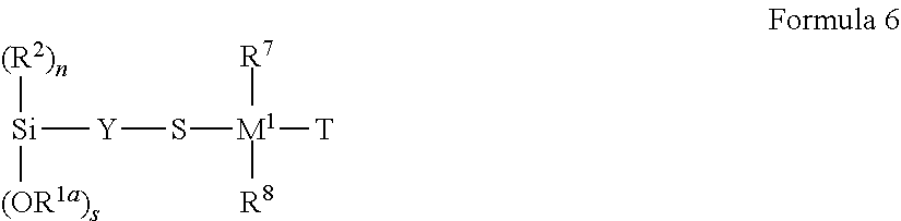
[Si]([Y]S[M1]([R8])([R7])[T])([(R2)n])[(OR1a)s]
